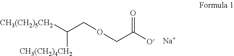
C(COCC([O-])=O)([CH3(CH2)5CH2])[CH3(CH2)4CH2].[Na]
